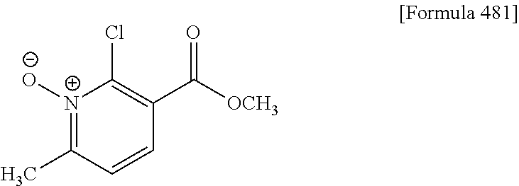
[N+]1([O-])=C(C)C=CC(C([OCH3])=O)=C1Cl
